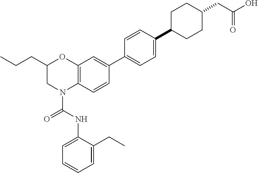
C1=C(NC(=O)N2C3=C(OC(CCC)C2)C=C(C2=CC=C(C4CCC(CC(O)=O)CC4)C=C2)C=C3)C(CC)=CC=C1
